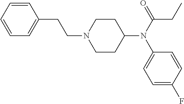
C1=CC=CC=C1CCN1CCC(N(C2=CC=C(F)C=C2)C(CC)=O)CC1
